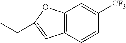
C12=C(C=CC([CF3])=C1)C=C(CC)O2
